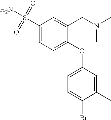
C1(S(=O)(N)=O)=CC=C(OC2=CC=C(Br)C(C)=C2)C(CN(C)C)=C1
